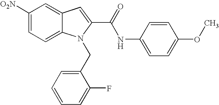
C1([O2N])=CC=C2C(=C1)C=C(C(=O)NC1=CC=C(OC)C=C1)N2CC1=CC=CC=C1F
